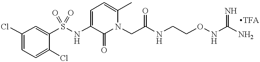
C1=C(Cl)C(S(NC2=CC=C(C)N(CC(=O)NCCONC(N)=N)C2=O)(=O)=O)=CC(Cl)=C1
